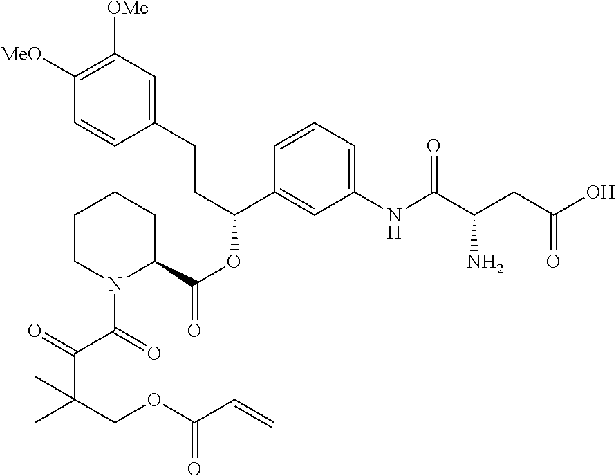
C1(CCC(OC(=O)C2CCCCN2C(=O)C(=O)C(COC(=O)C=C)(C)C)C2=CC(NC(C(CC(O)=O)N)=O)=CC=C2)=CC([OMe])=C([MeO])C=C1
